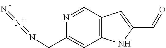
N1=CC2=C(C=C1CN=N=N)NC(C=O)=C2
